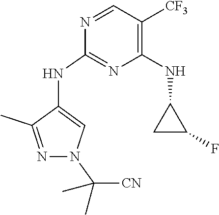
N1=CC([CF3])=C(NC2CC2F)N=C1NC1=CN(C([CN])(C)C)N=C1C
